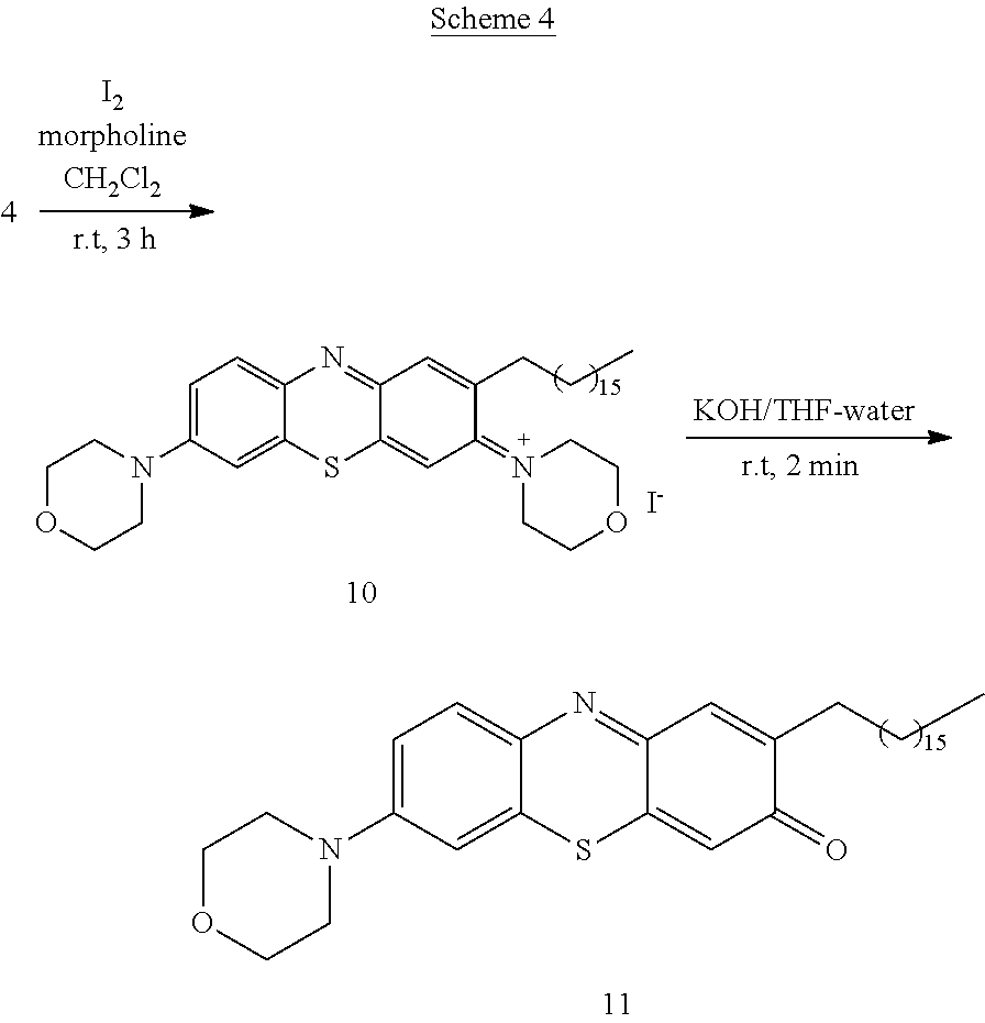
C12=CC=C(N3CCOCC3)C=C1SC1=CC(=N3CCOCC3)C(CCC)=CC1=N2.[I-].C12=CC=C(N3CCOCC3)C=C1SC1=CC(=O)C(CCC)=CC1=N2
